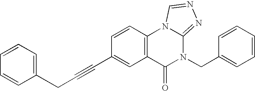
C1=CC2=C(C=C1C#CCC1=CC=CC=C1)C(=O)N(CC1=CC=CC=C1)C1=NN=CN21
